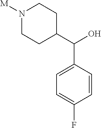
N1([M])CCC(C(O)C2=CC=C(F)C=C2)CC1
